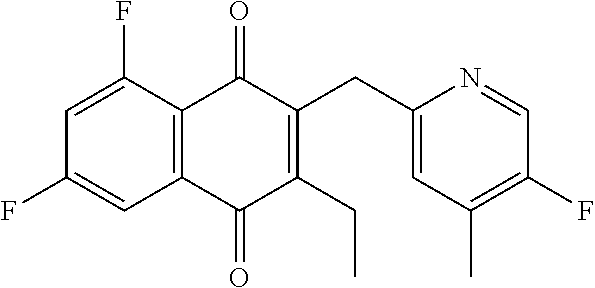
C1=C(F)C2=C(C=C1F)C(=O)C(CC)=C(CC1=CC(C)=C(F)C=N1)C2=O
